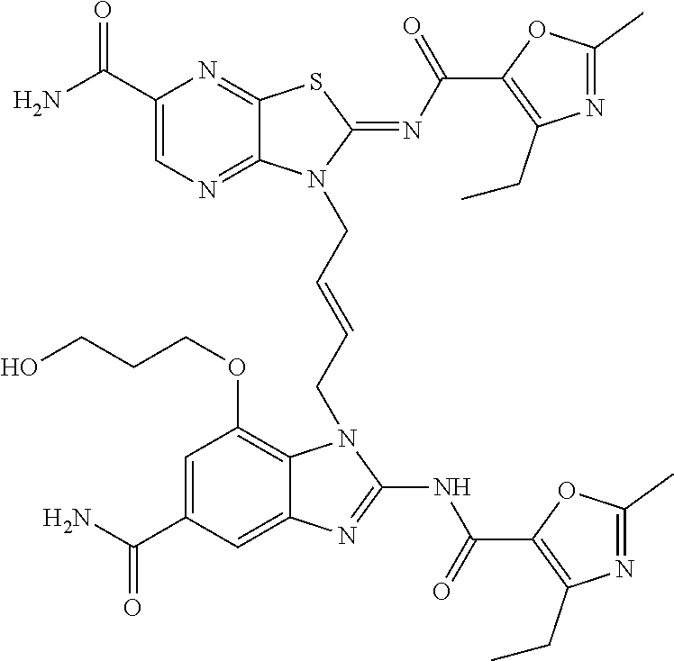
NC(C1=CN=C2C(=N1)SC(=NC(=O)C1=C(CC)N=C(C)O1)N2CC=CCN1C2=C(OCCCO)C=C(C(N)=O)C=C2N=C1NC(=O)C1=C(CC)N=C(C)O1)=O
